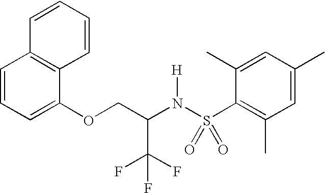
C1=CC=C(OCC(N(S(C2=C(C)C=C(C)C=C2C)(=O)=O)[H])C(F)(F)F)C2=C1C=CC=C2
